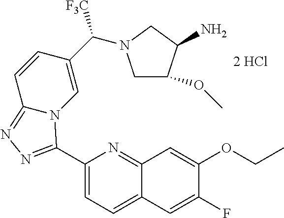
C1(C2=NN=C3C=CC(C([F3C])N4CC(OC)C(N)C4)=CN32)=CC=C2C(=N1)C=C(OCC)C(F)=C2
